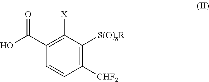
C1([CHF2])=C([S(O)nR])C([X])=C(C(O)=O)C=C1
